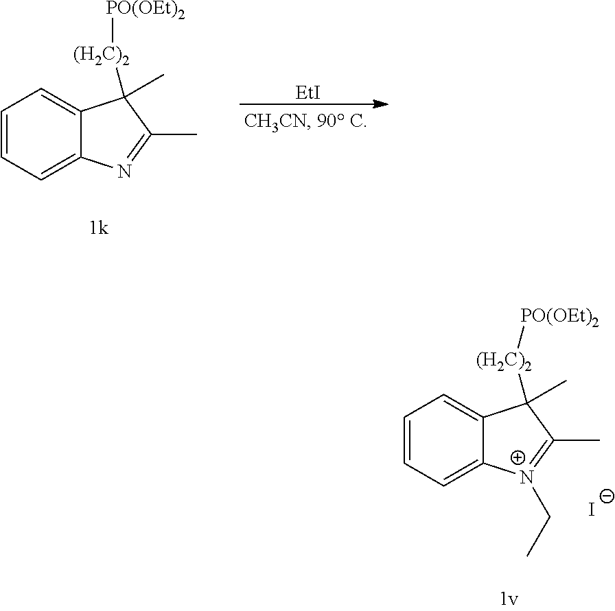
C1=CC=C2C(=C1)C(C)([(H2C)2][PO(OEt)2])C(C)=N2.[EtI].C1=CC=C2C(=C1)C(C)([(H2C)2][PO(OEt)2])C(C)=[N+]2CC.[I-]
